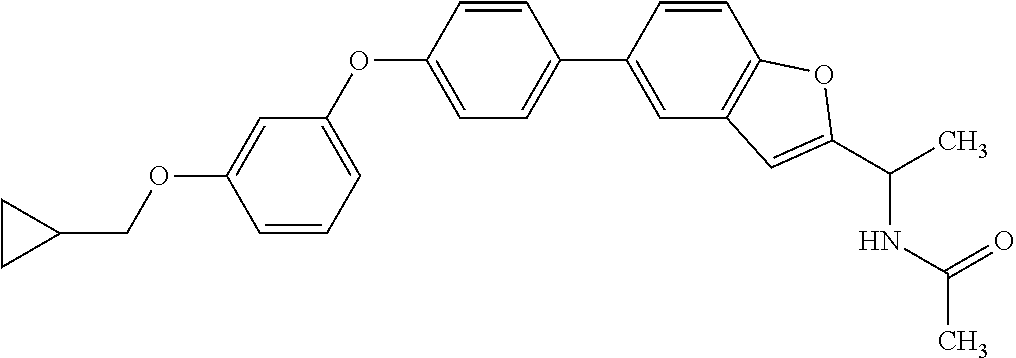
C1=CC=C(OC2=CC=C(C3=CC4=C(C=C3)OC(C(C)NC(C)=O)=C4)C=C2)C=C1OCC1CC1
